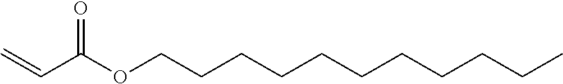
C(C(OCCCCCCCCCCC)=O)=C
